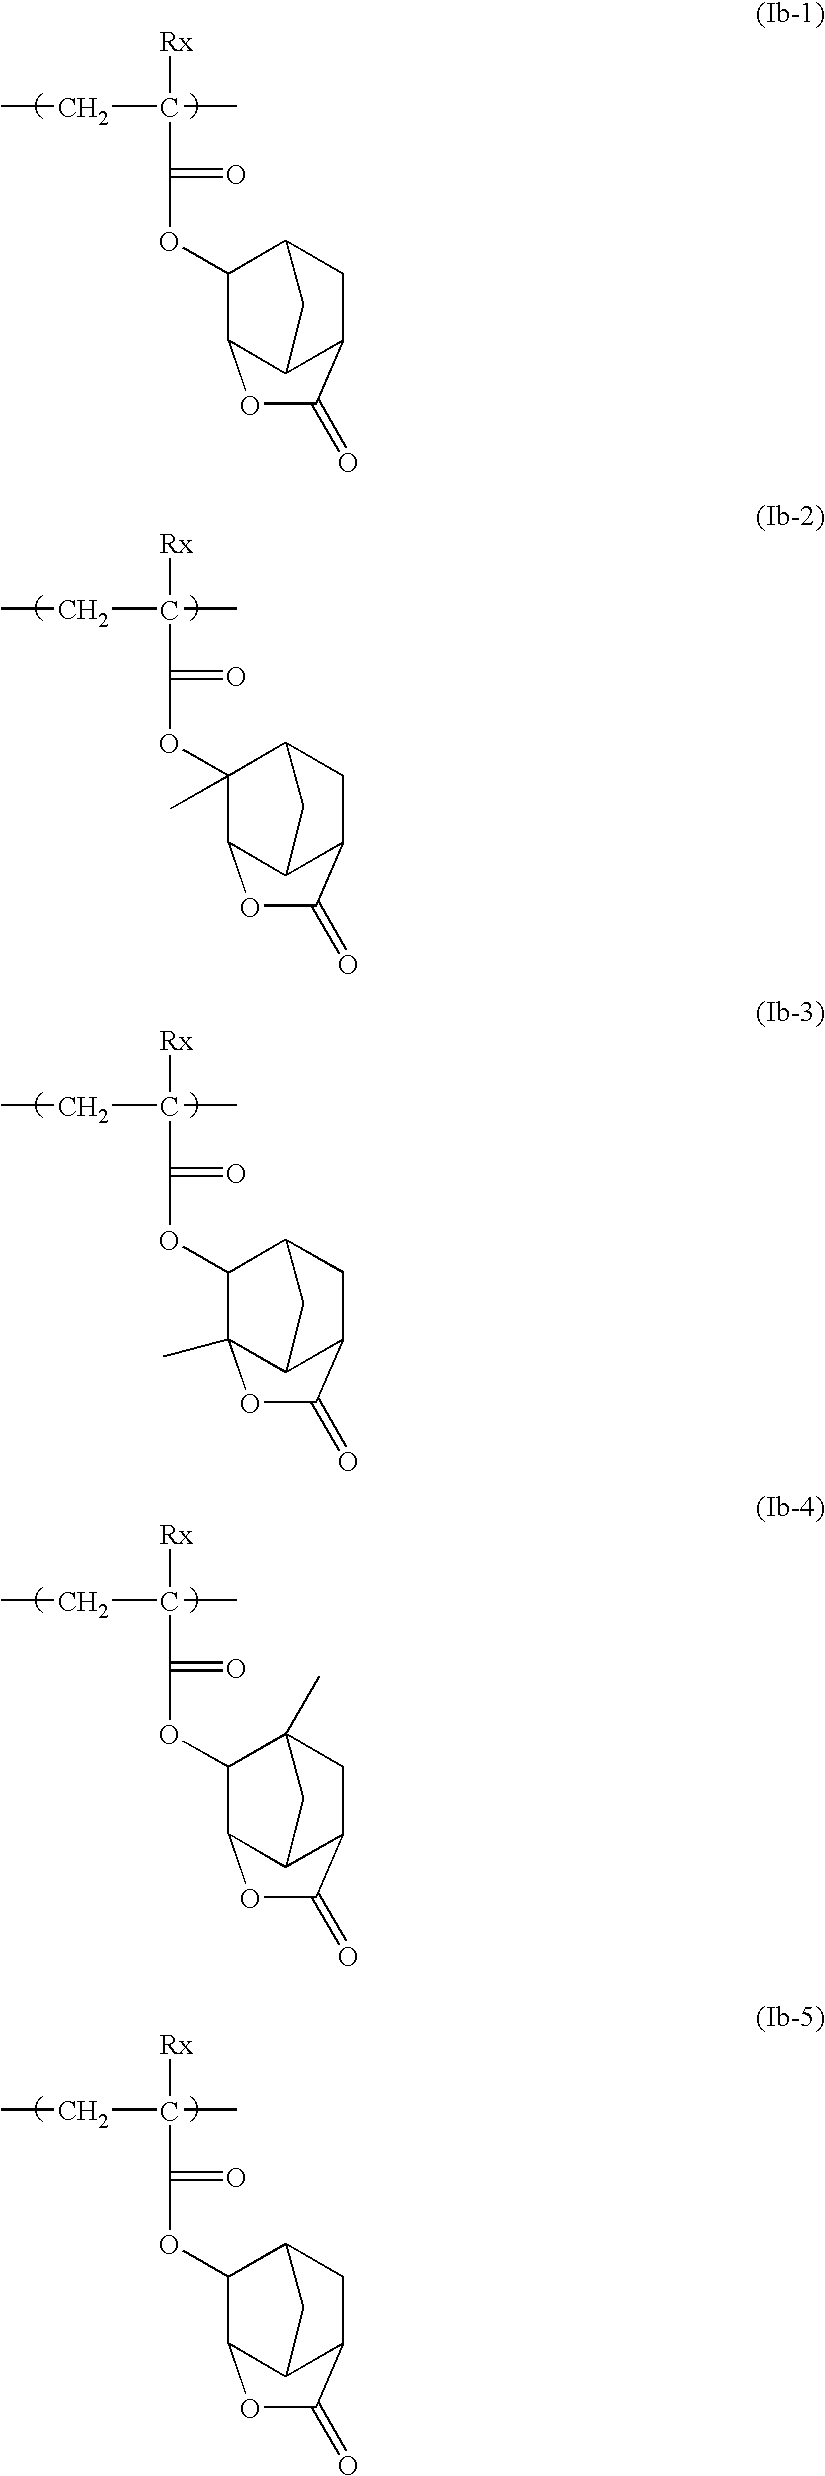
O(C(=O)C(C)(CC)[Rx])C1C2OCC(=O)C3CC1CC23.O(C(=O)C(C)(CC)[Rx])C1(C)C2OCC(=O)C3CC1CC23.O(C(=O)C(C)(CC)[Rx])C1C2(C)OCC(=O)C3CC1CC23.O(C(=O)C(C)(CC)[Rx])C1C2OCC(=O)C3CC1(C)CC23.O(C(=O)C(C)(CC)[Rx])C1C2OCC(=O)C3CC1CC23
